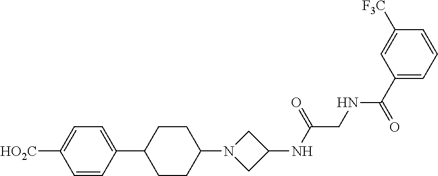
C1=CC(C2CCC(N3CC(NC(CNC(C4=CC=CC([F3C])=C4)=O)=O)C3)CC2)=CC=C1[HO2C]
